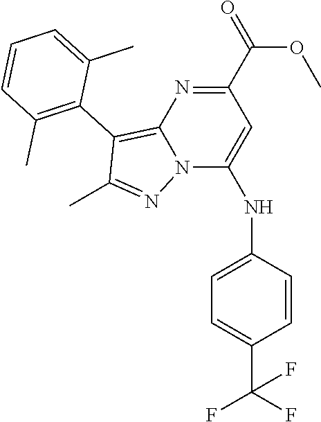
C1(C(=O)OC)=NC2=C(C3=C(C)C=CC=C3C)C(C)=NN2C(NC2=CC=C(C(F)(F)F)C=C2)=C1
